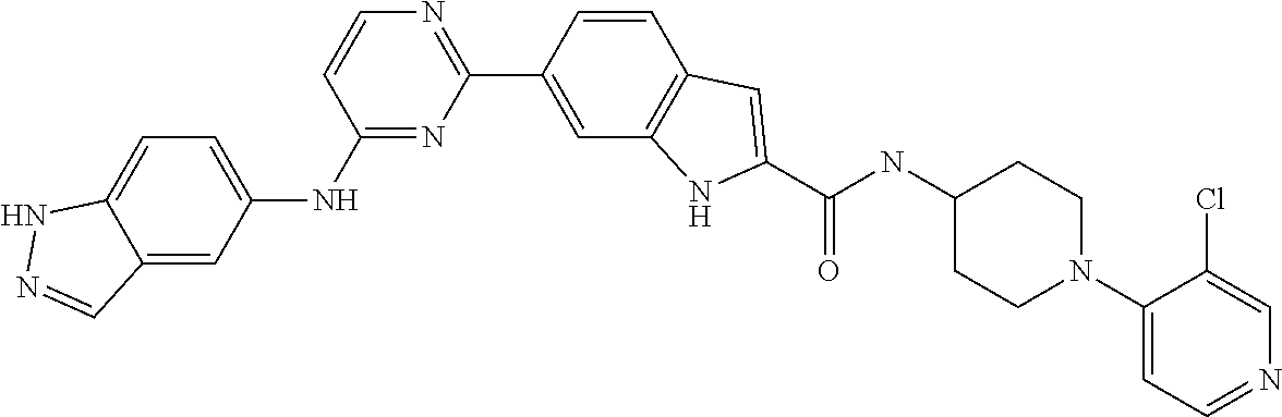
N1=C(NC2=CC=C3NN=CC3=C2)C=CN=C1C1=CC2=C(C=C1)C=C(C(NC1CCN(C3=CC=NC=C3Cl)CC1)=O)N2
